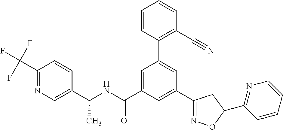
C1(C2=NOC(C3=NC=CC=C3)C2)=CC(C(NC(C2=CN=C(C(F)(F)F)C=C2)C)=O)=CC(C2=C(C#N)C=CC=C2)=C1
